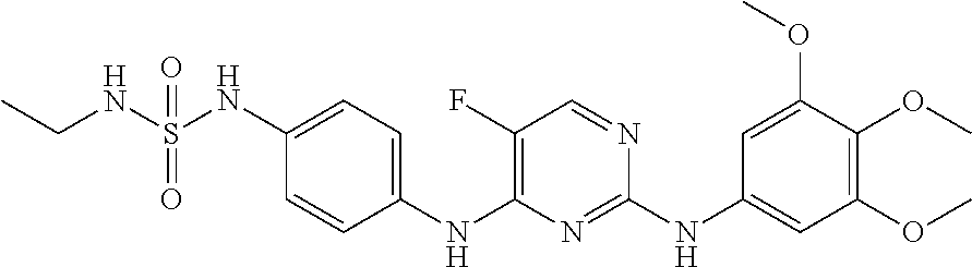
C1(NS(NCC)(=O)=O)=CC=C(NC2=C(F)C=NC(NC3=CC(OC)=C(OC)C(OC)=C3)=N2)C=C1
